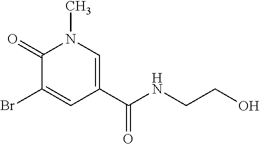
C1(=O)C(Br)=CC(C(NCCO)=O)=CN1C
